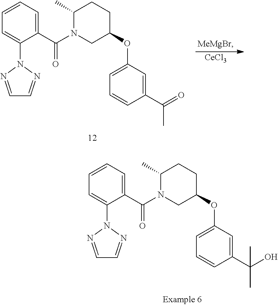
[CeCl3].C1(C)CCC(OC2=CC=CC(C(C)=O)=C2)CN1C(C1=CC=CC=C1N1N=CC=N1)=O.C1(C)CCC(OC2=CC=CC(C(C)(O)C)=C2)CN1C(C1=CC=CC=C1N1N=CC=N1)=O
